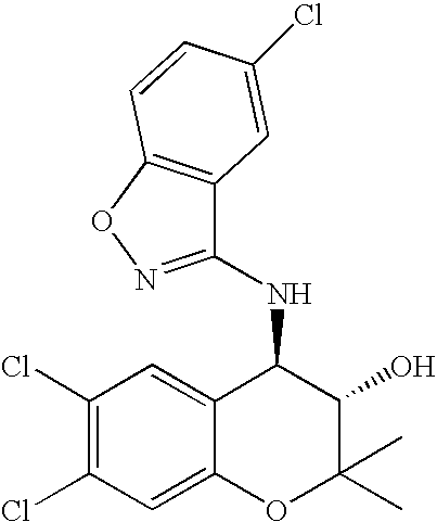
C1(Cl)=C(Cl)C=C2C(=C1)C(NC1=NOC3=C1C=C(Cl)C=C3)C(O)C(C)(C)O2
